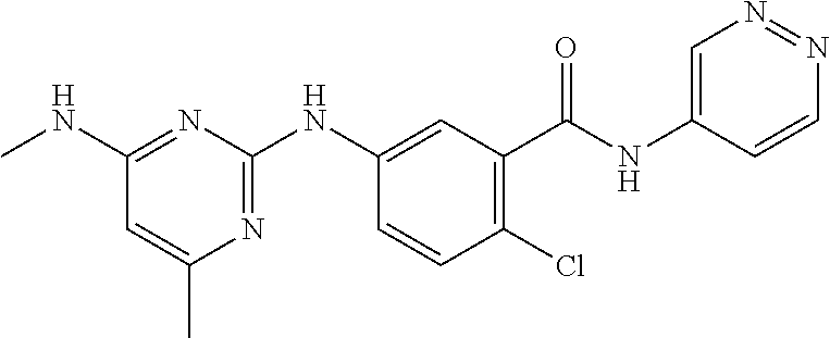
C1(C(NC2=CN=NC=C2)=O)=C(Cl)C=CC(NC2=NC(C)=CC(NC)=N2)=C1
